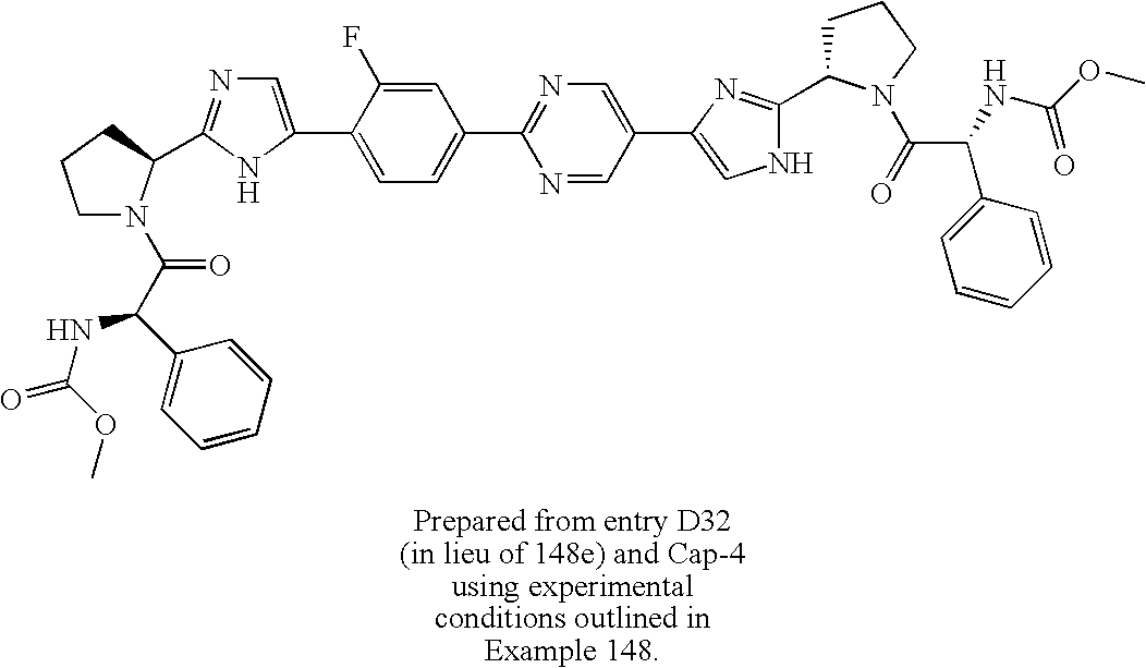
C1=NC(C2=CC=C(C3=CN=C(C4N(C(C(NC(=O)OC)C5=CC=CC=C5)=O)CCC4)N3)C(F)=C2)=NC=C1C1=CNC(C2CCCN2C(=O)C(NC(OC)=O)C2=CC=CC=C2)=N1
